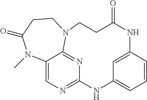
C1=CC=C2C=C1NC(=O)CCN1C3=NC(=NC=C3N(C)C(=O)CC1)N2
